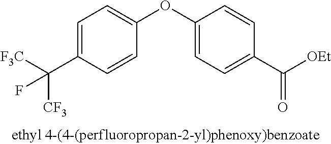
C1=C(C([F3C])([CF3])F)C=CC(OC2=CC=C(C([OEt])=O)C=C2)=C1
